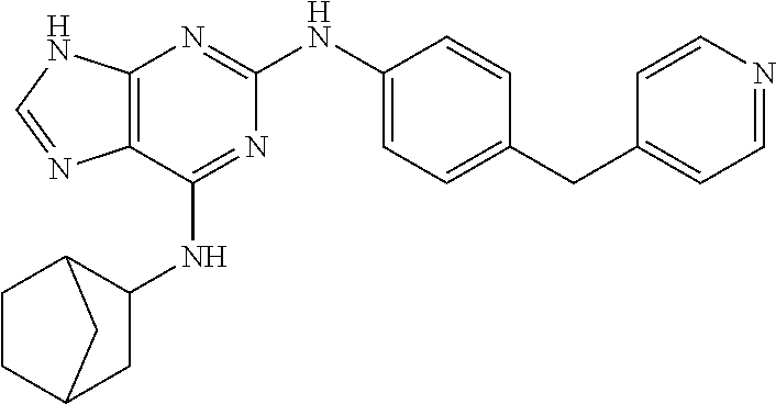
C12=C(C(NC3C4CCC(C3)C4)=NC(NC3=CC=C(CC4=CC=NC=C4)C=C3)=N1)N=CN2
